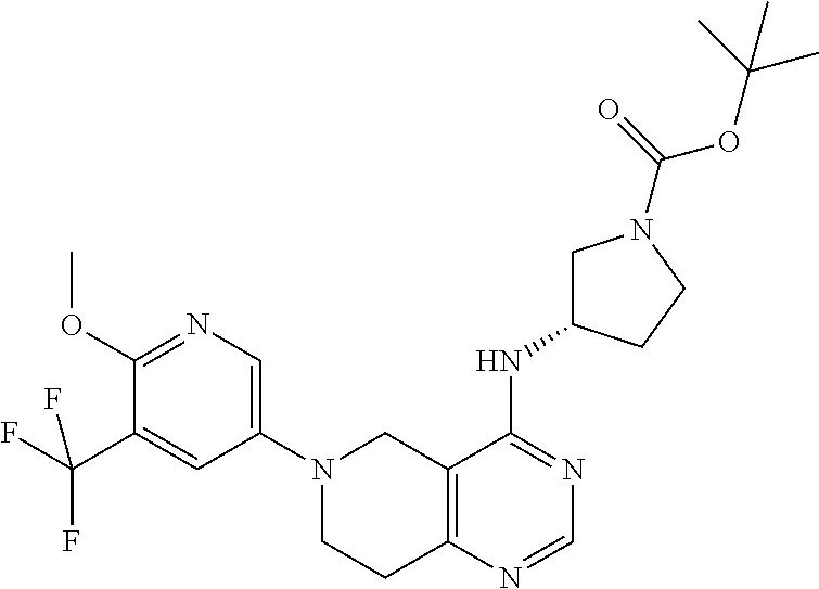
N1(C2=CN=C(OC)C(C(F)(F)F)=C2)CCC2=C(C1)C(NC1CN(C(OC(C)(C)C)=O)CC1)=NC=N2
